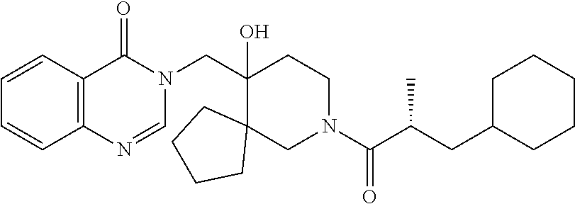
C1(CN2C(=O)C3=C(N=C2)C=CC=C3)(O)C2(CN(C(C(CC3CCCCC3)C)=O)CC1)CCCC2
